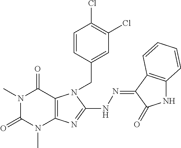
N1(C)C(=O)N(C)C2=C(C1=O)N(CC1=CC(Cl)=C(Cl)C=C1)C(NN=C1C(=O)NC3=C1C=CC=C3)=N2
